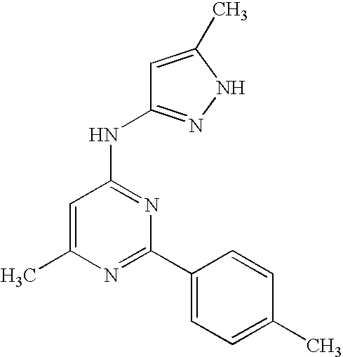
N1=C(C2=CC=C(C)C=C2)N=C(NC2=NNC(C)=C2)C=C1C
